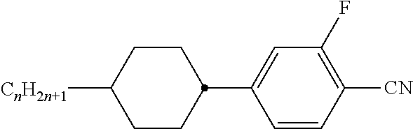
C1CC(C2=CC(F)=C([CN])C=C2)CCC1[CnH2n+1]
